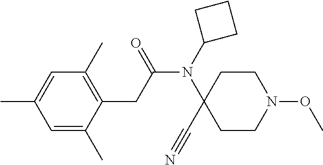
C1=C(C)C(CC(N(C2CCC2)C2(C#N)CCN(OC)CC2)=O)=C(C)C=C1C
